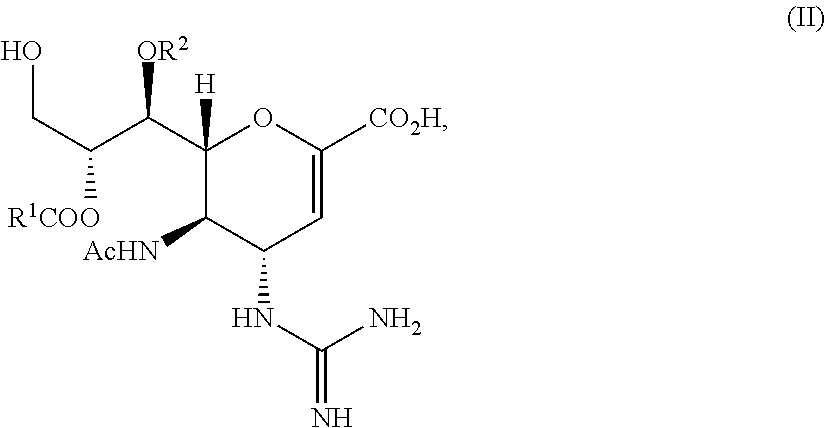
C([R1COO])(C(C1([H])C([AcHN])C(NC(N)=N)C=C([CO2H])O1)[OR2])CO
